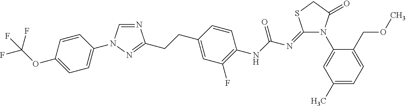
N1=CN(C2=CC=C(OC(F)(F)F)C=C2)N=C1CCC1=CC(F)=C(NC(N=C2N(C3=CC(C)=CC=C3COC)C(=O)CS2)=O)C=C1
